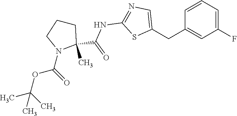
C1(CC2=CC(F)=CC=C2)=CN=C(NC(=O)C2(C)N(C(OC(C)(C)C)=O)CCC2)S1
